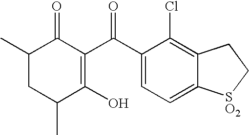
C1(C)CC(C)C(O)=C(C(C2=CC=C3C(=C2Cl)CC[SO2]3)=O)C1=O
